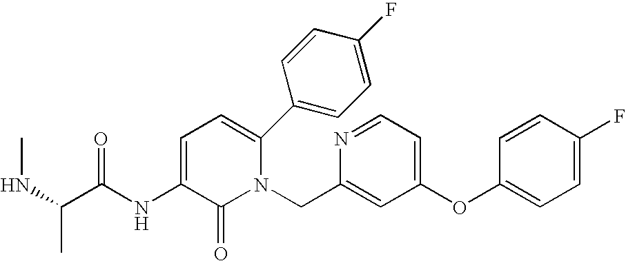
C1(OC2=CC=NC(CN3C(C4=CC=C(F)C=C4)=CC=C(NC(C(NC)C)=O)C3=O)=C2)=CC=C(F)C=C1
